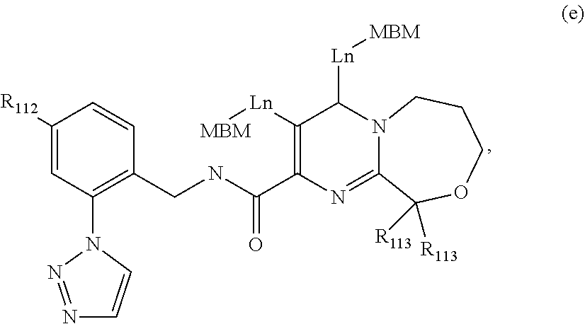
C1([R112])=CC(N2N=NC=C2)=C(CNC(C2=C([Ln][MBM])C([Ln][MBM])N3C(=N2)C([R113])([R113])OCCC3)=O)C=C1
